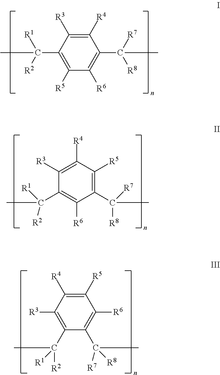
C1([R5])=C(C([R2])([R1])C)C([R3])=C([R4])C(C([R7])([R8])C)=C1[R6].C1([R3])=C([R4])C([R5])=C(C([R8])(C)[R7])C([R6])=C1C(C)([R1])[R2].C1(C([R2])([R1])C)=C([R3])C([R4])=C([R5])C([R6])=C1C(C)([R7])[R8]
